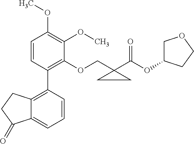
C1=CC(C2=C3C(=CC=C2)C(=O)CC3)=C(OCC2(C(OC3COCC3)=O)CC2)C(OC)=C1OC
